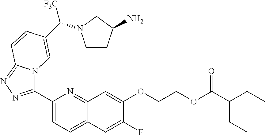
C1(C2=NN=C3N2C=C(C([F3C])N2CCC(N)C2)C=C3)=CC=C2C(=N1)C=C(OCCOC(C(CC)CC)=O)C(F)=C2
